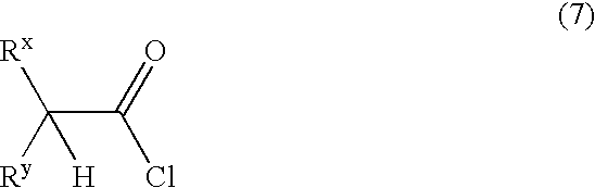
C(C(=O)Cl)([Ry])([Rx])[H]
